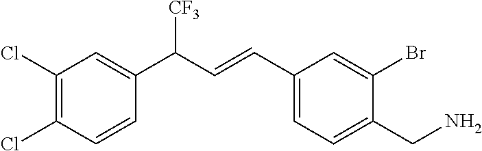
C1(Cl)=C(Cl)C=CC(C(C=CC2=CC=C(CN)C(Br)=C2)[CF3])=C1
